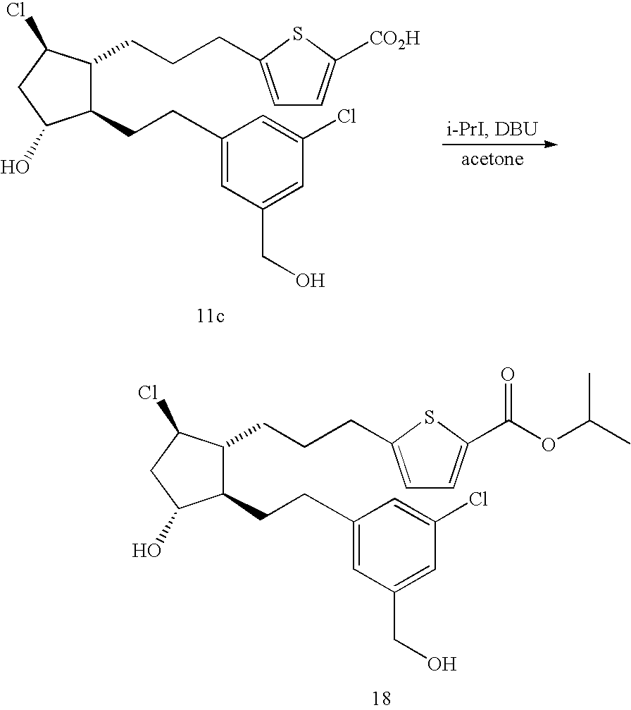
C1(CCC2=CC(CO)=CC(Cl)=C2)C(CCCC2=CC=C([CO2H])S2)C(Cl)CC1O.C1(CCC2=CC(CO)=CC(Cl)=C2)C(CCCC2=CC=C(C(OC(C)C)=O)S2)C(Cl)CC1O
